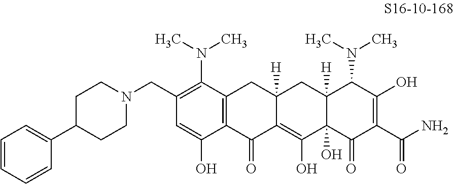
C1(CN2CCC(C3=CC=CC=C3)CC2)=C(N(C)C)C2=C(C(O)=C1)C(=O)C1=C(O)C3(O)C([H])(CC1([H])C2)C(N(C)C)C(O)=C(C(N)=O)C3=O
